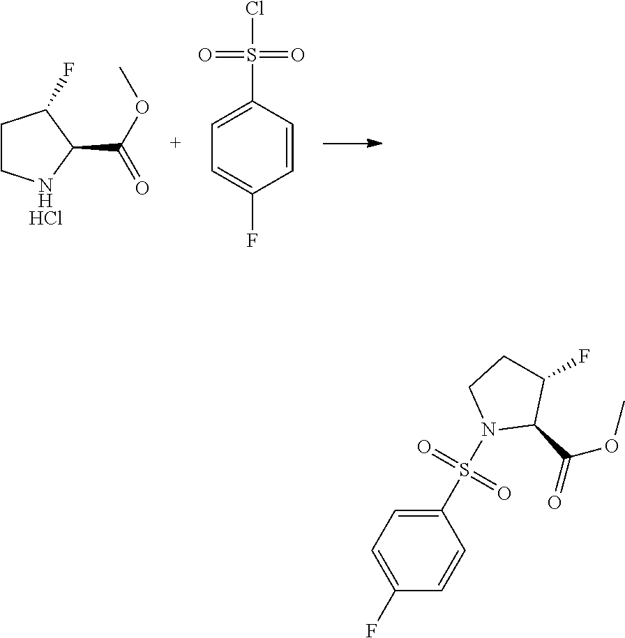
C1CNC(C(OC)=O)C1F.Cl.C1=CC(F)=CC=C1S(Cl)(=O)=O.C1(S(N2C(C(=O)OC)C(F)CC2)(=O)=O)=CC=C(F)C=C1
